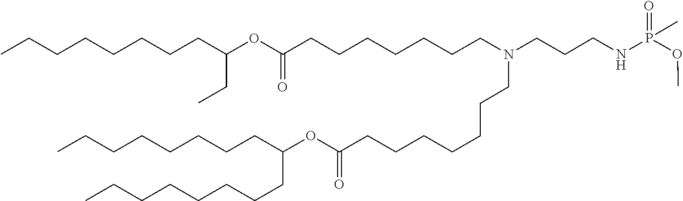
O(C(=O)CCCCCCCN(CCCNP(OC)(=O)C)CCCCCCCC(OC(CC)CCCCCCCC)=O)C(CCCCCCCC)CCCCCCCC
